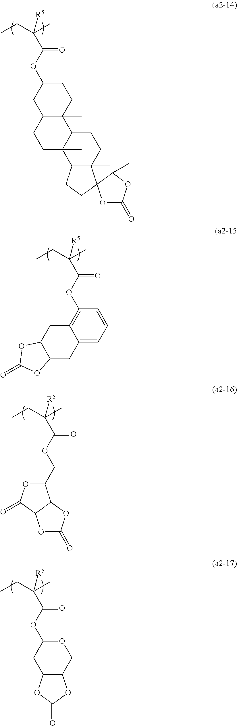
C(=O)(C([R5])(CC)C)OC1=C2C(=CC=C1)CC1C(C2)OC(=O)O1.C(=O)(C([R5])(CC)C)OC1CC2C(CO1)OC(=O)O2.C(=O)(C([R5])(CC)C)OC1CC2C(C)(CC1)C1C(C)(CC2)C2C(C)(CC1)C1(CC2)OC(=O)OC1C.C(=O)(C([R5])(CC)C)OCC1OC(=O)C2C1OC(=O)O2
